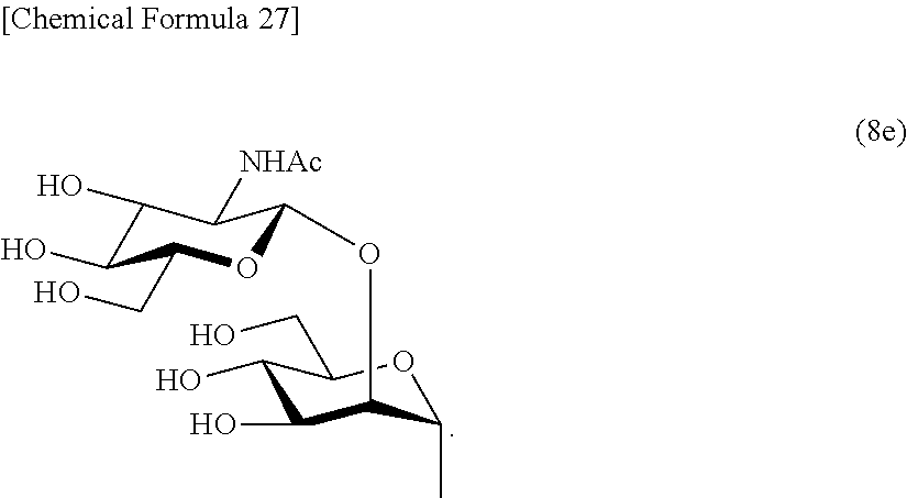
C1(O)C(O)C(CO)OC(OC2C(O)C(O)C(CO)OC2C)C1[NHAc]
